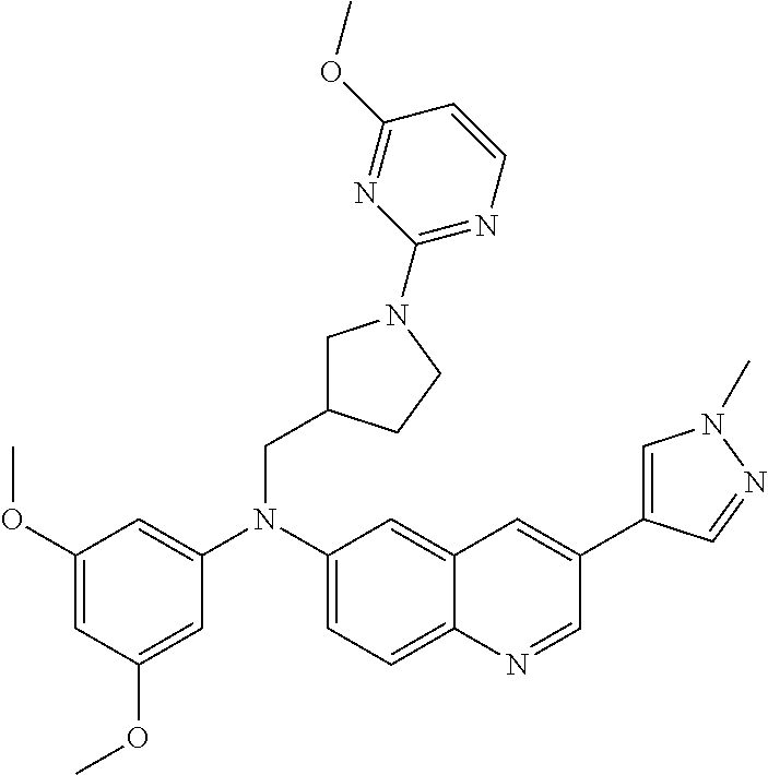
C1(N(C2=CC(OC)=CC(OC)=C2)CC2CN(C3=NC=CC(OC)=N3)CC2)=CC=C2C(=C1)C=C(C1=CN(C)N=C1)C=N2
